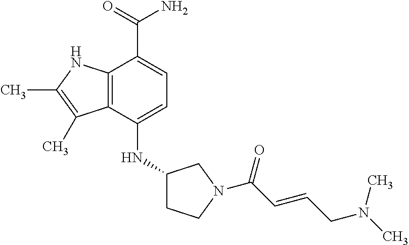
C1(NC2CCN(C(=O)C=CCN(C)C)C2)=CC=C(C(=O)N)C2=C1C(C)=C(C)N2
